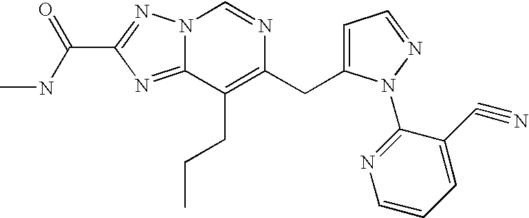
C1=C(C#N)C(N2C(CC3=C(CCC)C4=NC(C(=O)NC)=NN4C=N3)=CC=N2)=NC=C1
